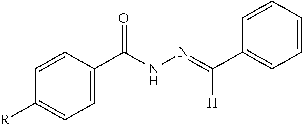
C1(C(=NNC(C2=CC=C([R])C=C2)=O)[H])=CC=CC=C1
